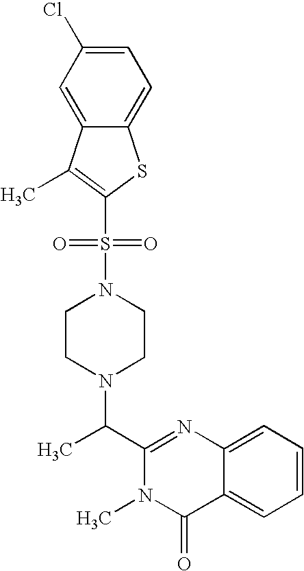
C1(C(N2CCN(S(=O)(=O)C3=C(C)C4=CC(Cl)=CC=C4S3)CC2)C)=NC2=CC=CC=C2C(=O)N1C
